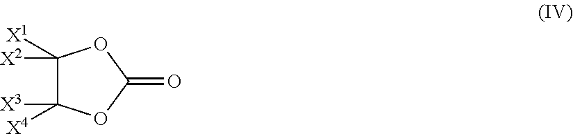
C1([X1])([X2])C([X4])([X3])OC(=O)O1
